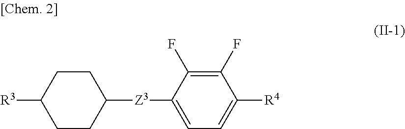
C1([Z3]C2=CC=C([R4])C(F)=C2F)CCC([R3])CC1
